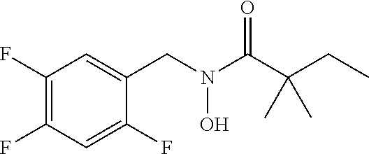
C1(F)=C(F)C=C(F)C(CN(C(C(CC)(C)C)=O)O)=C1
